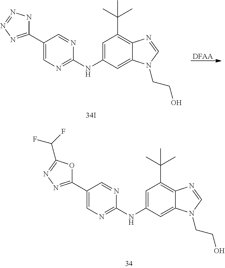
C1=C(NC2=NC=C(C3=NN=C(C(F)F)O3)C=N2)C=C2C(=C1C(C)(C)C)N=CN2CCO.C1=C(NC2=NC=C(C3=NN=NN3)C=N2)C=C2C(=C1C(C)(C)C)N=CN2CCO.[DFAA]
